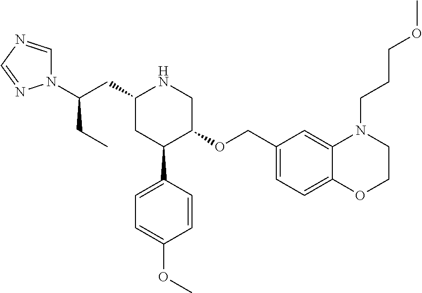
C1(CC(N2C=NC=N2)CC)CC(C2=CC=C(OC)C=C2)C(OCC2=CC=C3C(=C2)N(CCCOC)CCO3)CN1
